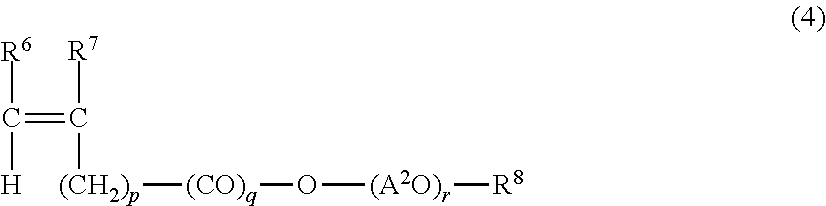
C(=C([R7])[(CH2)p][(CO)q]O[(A2O)r][R8])([R6])[H]
